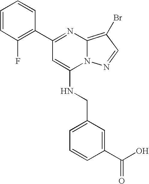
C1(C2=NC3=C(Br)C=NN3C(NCC3=CC=CC(C(=O)O)=C3)=C2)=C(F)C=CC=C1
